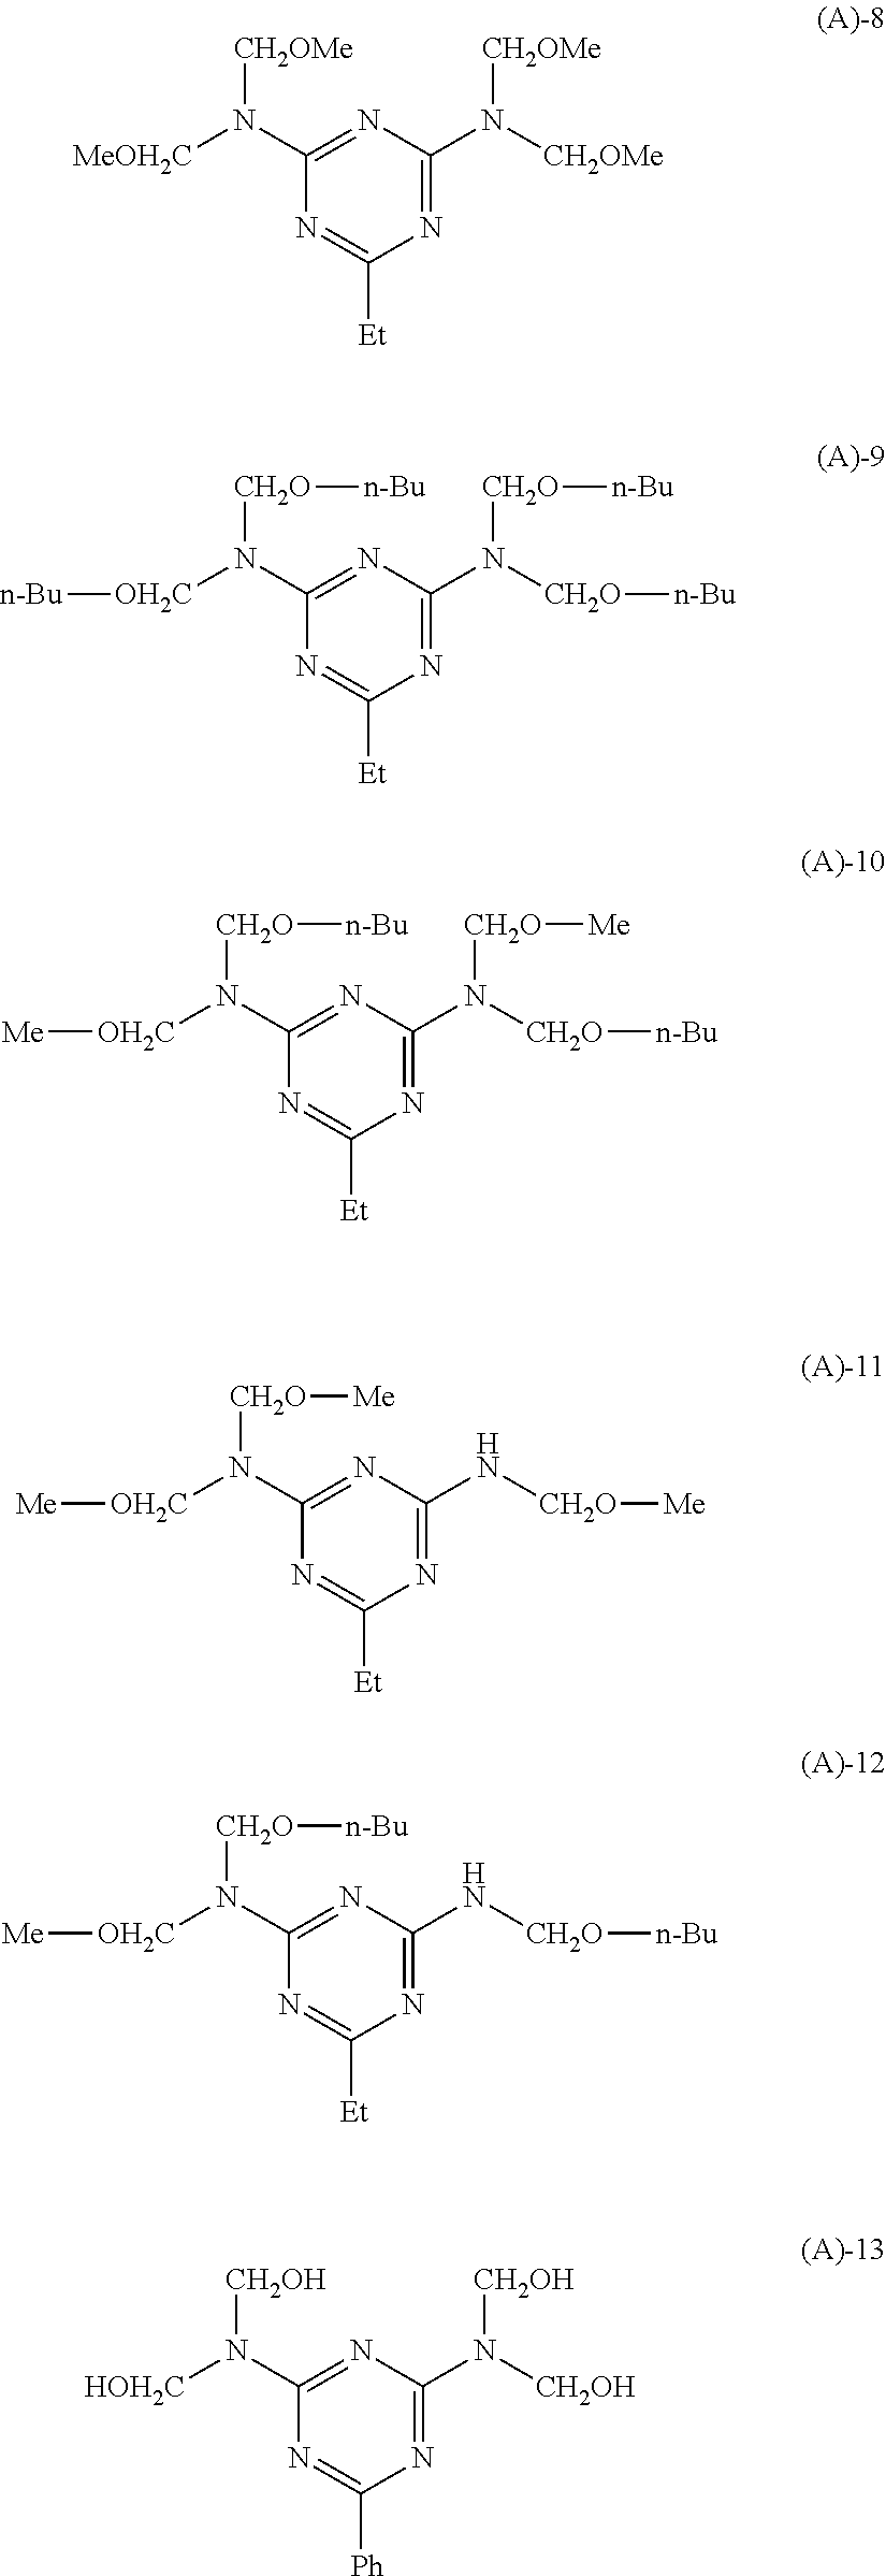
C1(N([MeOH2C])[CH2OMe])=NC(N([CH2OMe])[CH2OMe])=NC([Et])=N1.C1(N([OH2C][n-Bu])[CH2O][n-Bu])=NC(N([CH2O][n-Bu])[CH2O][n-Bu])=NC([Et])=N1.C1(N([OH2C][Me])[CH2O][n-Bu])=NC(N([CH2O][n-Bu])[CH2O][Me])=NC([Et])=N1.C1(N([OH2C][Me])[CH2O][Me])=NC(N[CH2O][Me])=NC([Et])=N1.C1(N([OH2C][Me])[CH2O][n-Bu])=NC(N[CH2O][n-Bu])=NC([Et])=N1.C1(N([HOH2C])[CH2OH])=NC(N([CH2OH])[CH2OH])=NC([Ph])=N1
